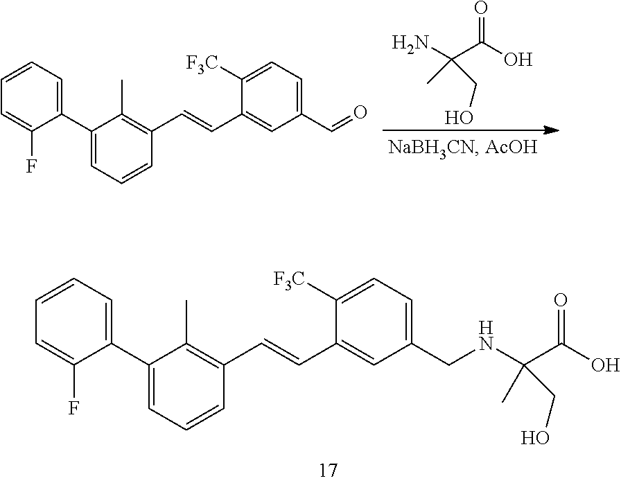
C1=CC=C(C2=CC=CC(C=CC3=CC(CNC(C(O)=O)(C)CO)=CC=C3[F3C])=C2C)C(F)=C1.NC(C(O)=O)(C)CO.C1=CC=C(C2=CC=CC(C=CC3=CC(C=O)=CC=C3[F3C])=C2C)C(F)=C1
